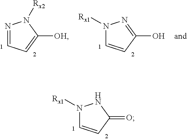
N1([Rx1])C=CC(=O)N1.N1=CC=C([OH])N1[Rx2].N1([Rx1])C=CC(O)=N1
